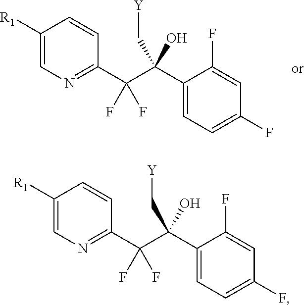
C1=C([R1])C=CC(C(C(C2=CC=C(F)C=C2F)(C[Y])O)(F)F)=N1.C1=C([R1])C=CC(C(C(C2=CC=C(F)C=C2F)(C[Y])O)(F)F)=N1
